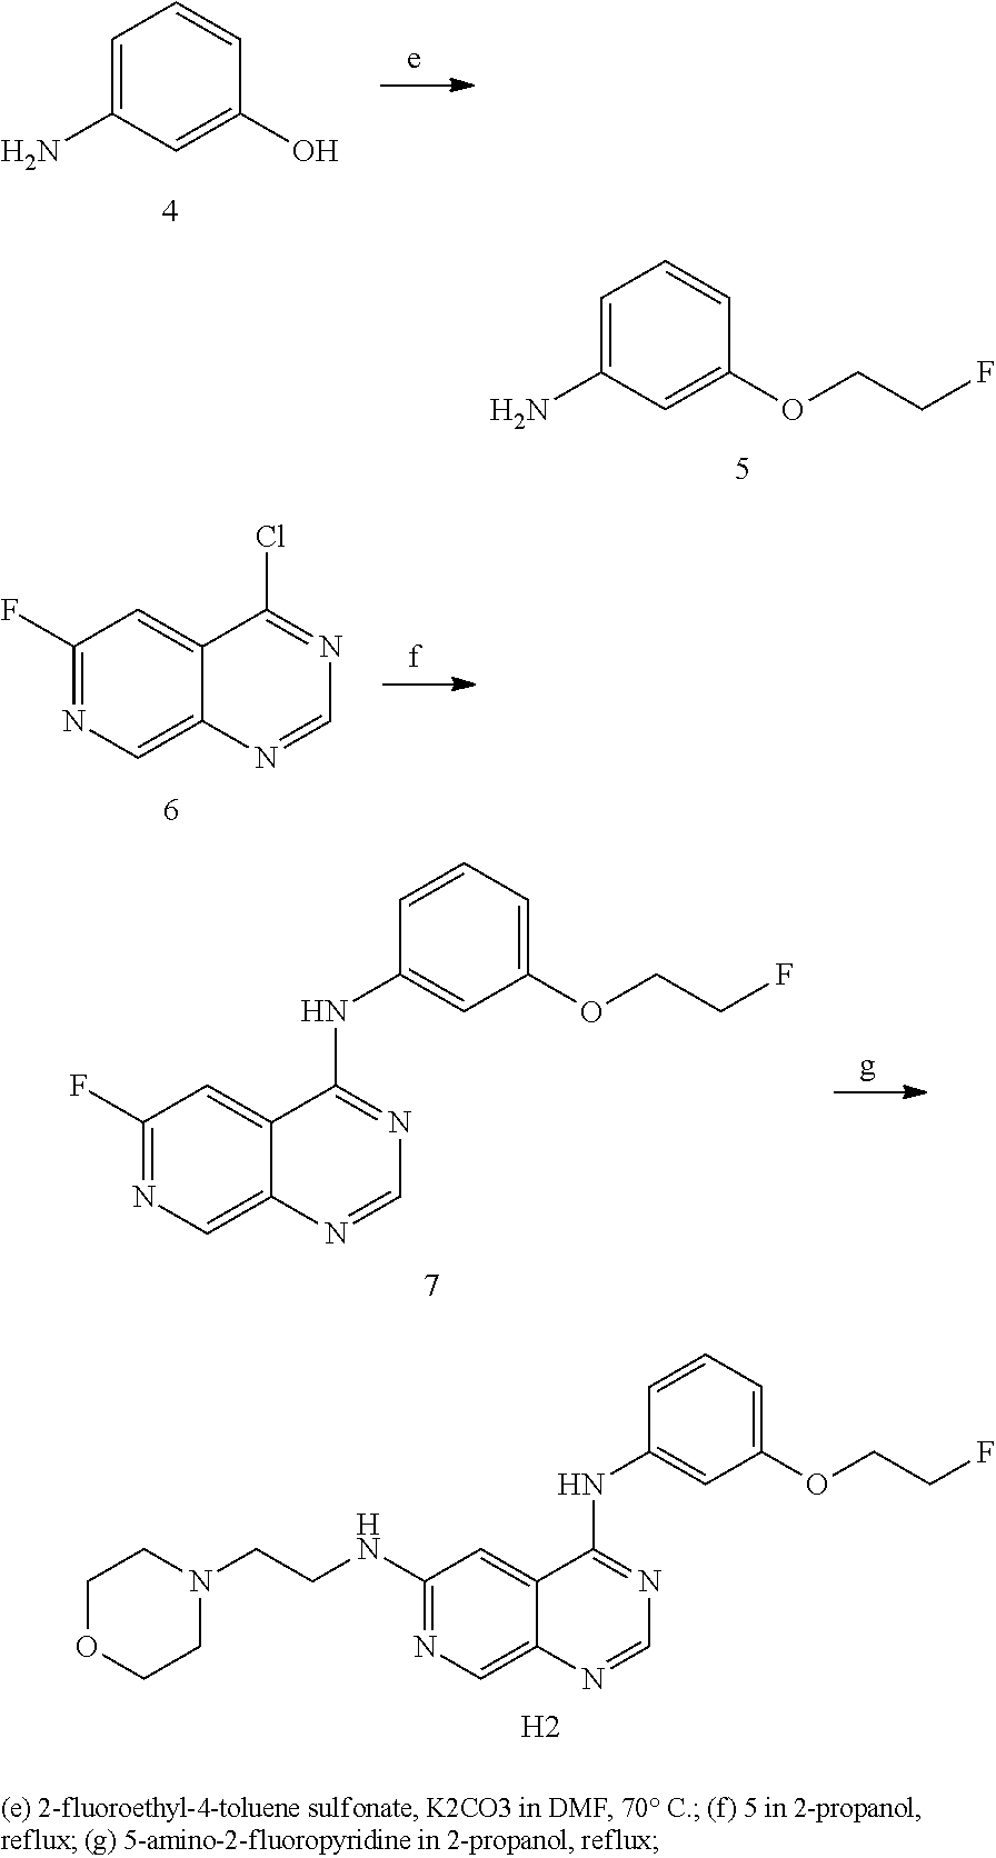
C1=C(N)C=C(O)C=C1.C1=C(N)C=C(OCCF)C=C1.C1(F)=NC=C2C(=C1)C(Cl)=NC=N2.C1(F)=NC=C2C(=C1)C(NC1=CC(OCCF)=CC=C1)=NC=N2.C1(NCCN2CCOCC2)=NC=C2C(=C1)C(NC1=CC(OCCF)=CC=C1)=NC=N2.[H2]
